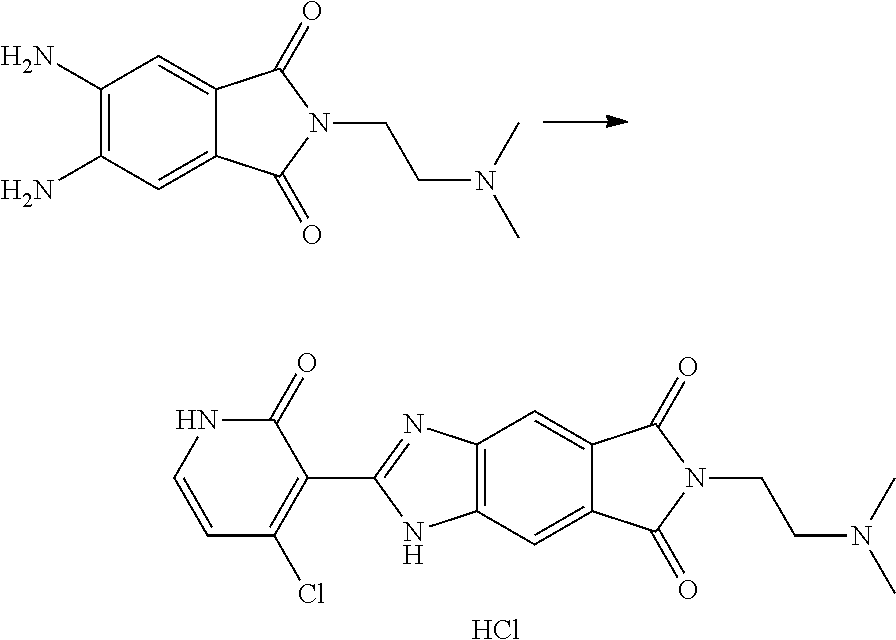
C1(N)=C(N)C=C2C(=C1)C(=O)N(CCN(C)C)C2=O.C12=C(C=C3C(=C1)C(=O)N(CCN(C)C)C3=O)NC(C1=C(Cl)C=CNC1=O)=N2.Cl
